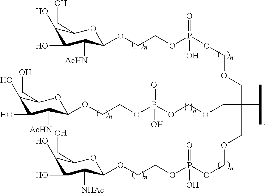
C1(O)C(O)C([AcHN])C(OCCOP(=O)(O)OCOCC(COCOP(OCCOC2C([NHAc])C(O)C(O)C(CO)O2)(=O)O)(C(C)C)COCOP(OCCOC2C([AcHN])C(O)C(O)C(CO)O2)(=O)O)OC1CO
